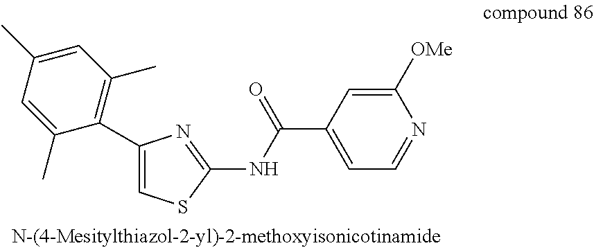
C1=C(C)C=C(C)C(C2=CSC(NC(C3=CC=NC([OMe])=C3)=O)=N2)=C1C
